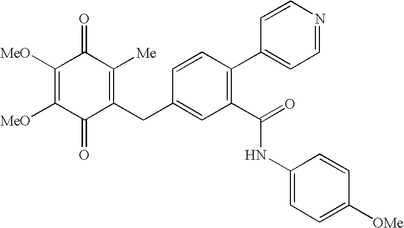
C1(=O)C(CC2=CC(C(NC3=CC=C([OMe])C=C3)=O)=C(C3=CC=NC=C3)C=C2)=C([Me])C(=O)C([MeO])=C1[MeO]
